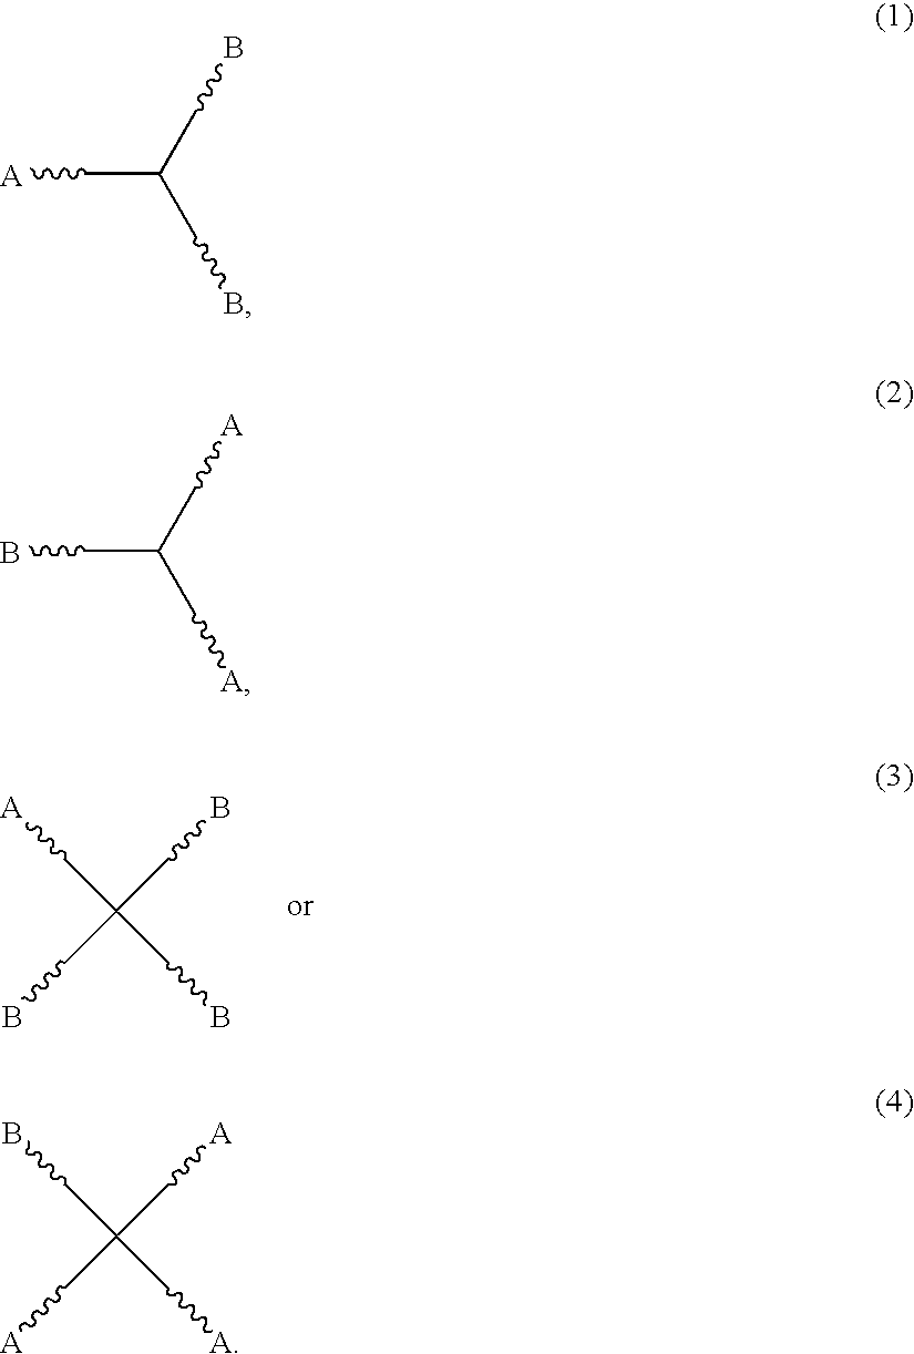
C(C(CB)(CB)CB)[A].C(C(CB)CB)[A].C(C(C[A])C[A])B.C(C(C[A])(C[A])C[A])B
